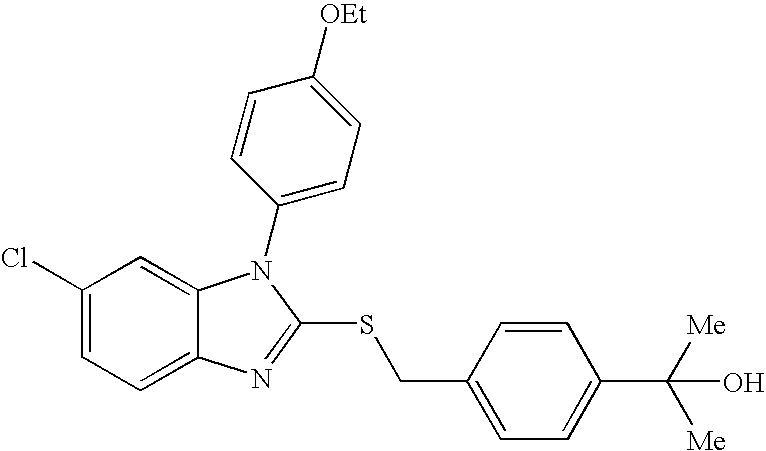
C1(Cl)=CC=C2C(=C1)N(C1=CC=C([OEt])C=C1)C(SCC1=CC=C(C(O)([Me])[Me])C=C1)=N2
